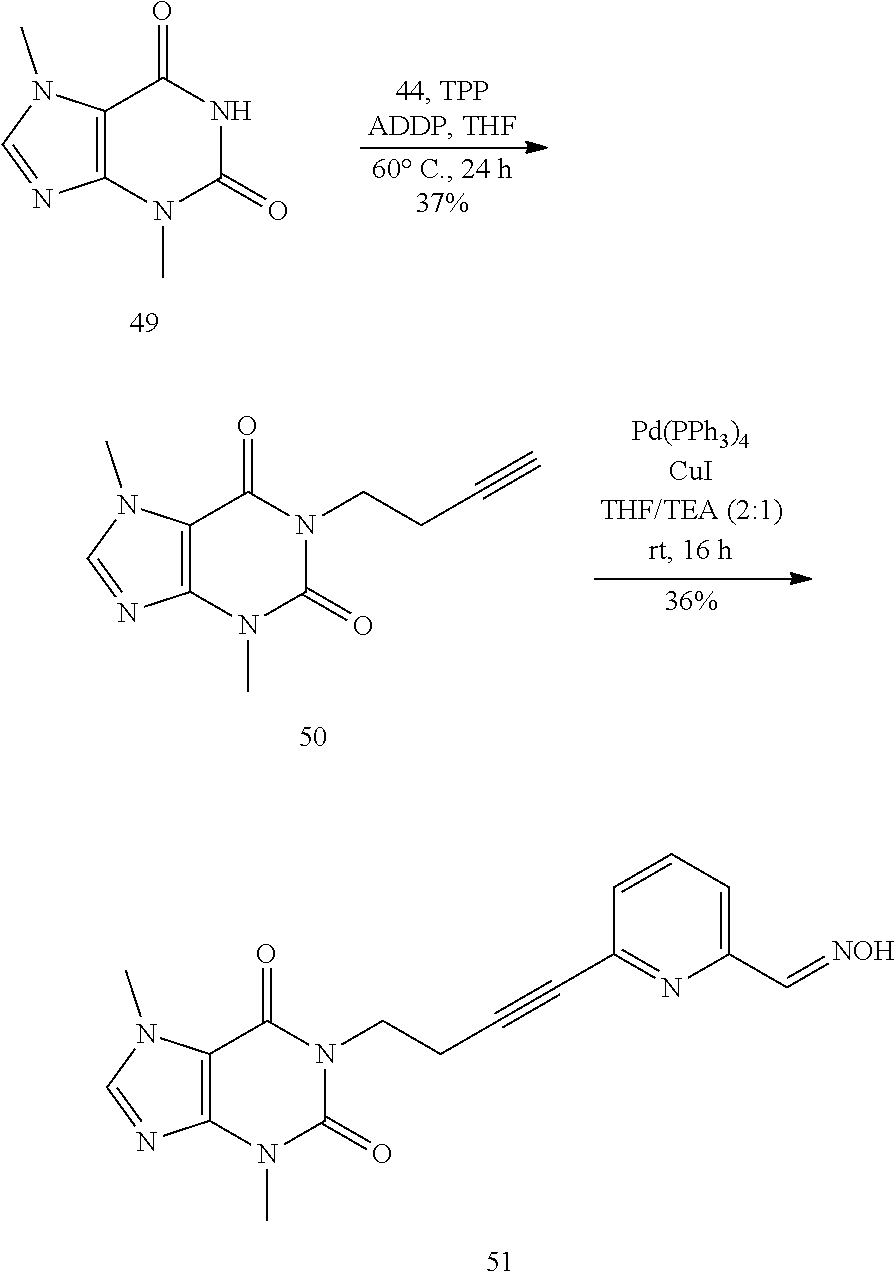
C12=C(N(C)C(=O)NC1=O)N=CN2C.C12=C(N(C)C(=O)N(CCC#C)C1=O)N=CN2C.C12=C(N(C)C(=O)N(CCC#CC3=NC(C=[NOH])=CC=C3)C1=O)N=CN2C
